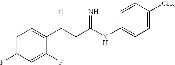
C1=C(F)C=C(F)C(C(CC(NC2=CC=C(C)C=C2)=N)=O)=C1
